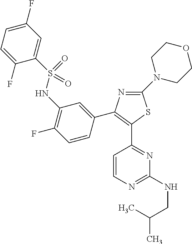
N1=C(N2CCOCC2)SC(C2=NC(NCC(C)C)=NC=C2)=C1C1=CC(NS(C2=CC(F)=CC=C2F)(=O)=O)=C(F)C=C1
